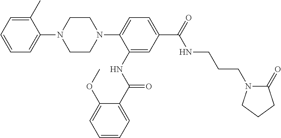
C1=CC=C(C)C(N2CCN(C3=CC=C(C(NCCCN4C(=O)CCC4)=O)C=C3NC(=O)C3=CC=CC=C3OC)CC2)=C1
